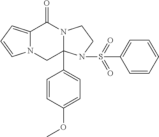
C12=CC=CN1CC1(C3=CC=C(OC)C=C3)N(C2=O)CCN1S(=O)(=O)C1=CC=CC=C1
